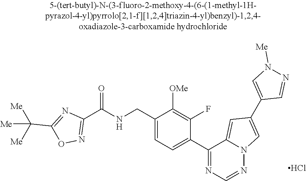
Cl.C1(C(NCC2=CC=C(C3=NC=NN4C3=CC(C3=CN([Me])N=C3)=C4)C(F)=C2[OMe])=O)=NOC(C([Me])([Me])[Me])=N1
